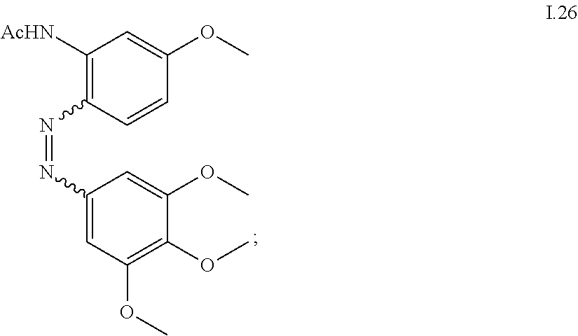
C1([AcHN])=C(N=NC2=CC(OC)=C(OC)C(OC)=C2)C=CC(OC)=C1
